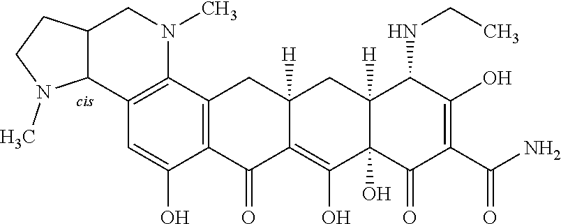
C12=C(C3=C(C=C1O)C1C(CN3C)CCN1C)CC1([H])C(=C(O)C3(O)C([H])(C1)C(NCC)C(O)=C(C(N)=O)C3=O)C2=O
